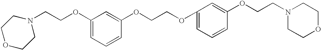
C1(OCCN2CCOCC2)=CC=CC(OCCOC2=CC=CC(OCCN3CCOCC3)=C2)=C1
